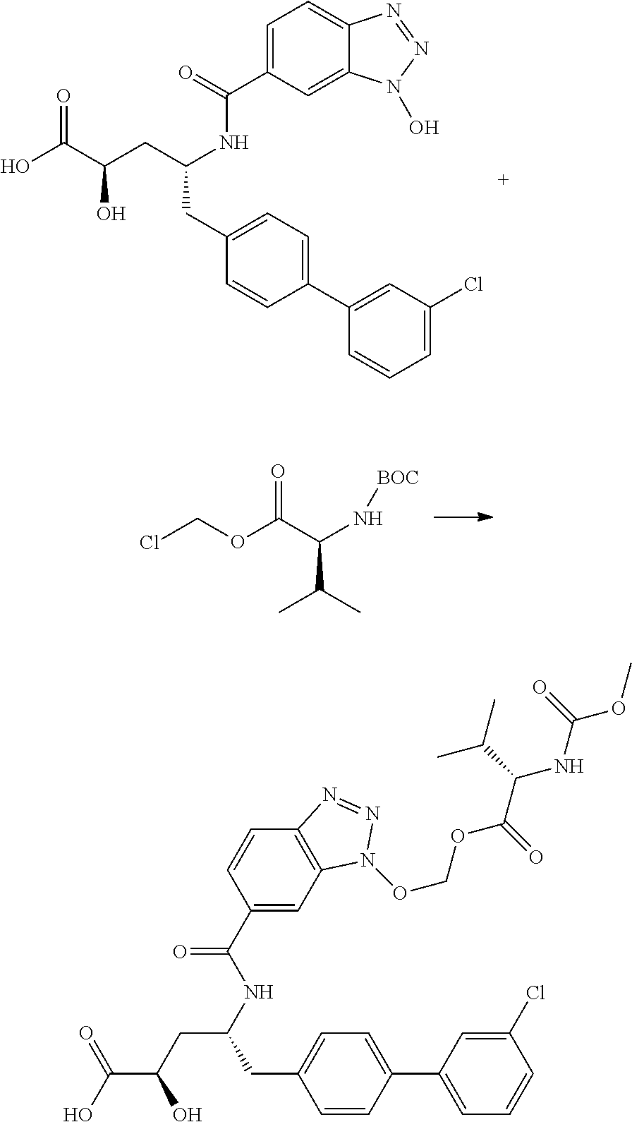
O=C(C(CC(NC(C1=CC=C2C(=C1)N(O)N=N2)=O)CC1=CC=C(C2=CC(Cl)=CC=C2)C=C1)O)O.O=C(C(N[BOC])C(C)C)OCCl.C1=CC(C2=CC=CC(Cl)=C2)=CC=C1CC(CC(C(O)=O)O)NC(C1=CC2=C(C=C1)N=NN2OCOC(C(C(C)C)NC(OC)=O)=O)=O
